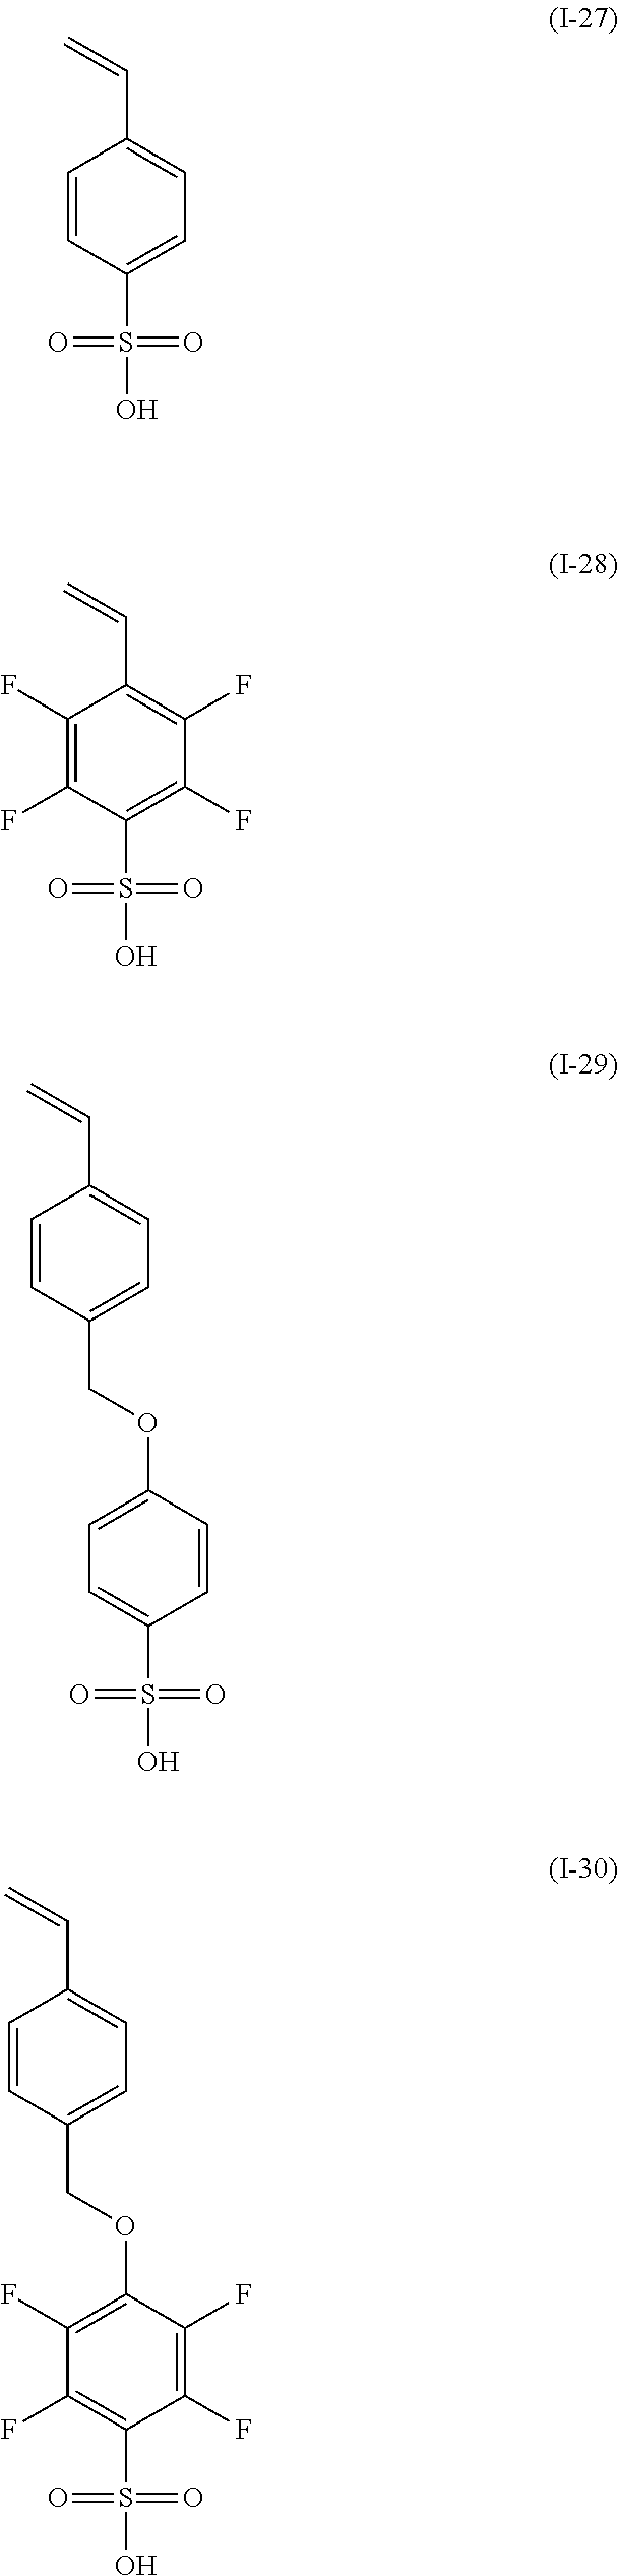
C=CC1=CC=C(S(=O)(=O)O)C=C1.C=CC1=C(F)C(F)=C(S(=O)(=O)O)C(F)=C1F.C=CC1=CC=C(COC2=CC=C(S(=O)(=O)O)C=C2)C=C1.C=CC1=CC=C(COC2=C(F)C(F)=C(S(=O)(=O)O)C(F)=C2F)C=C1
